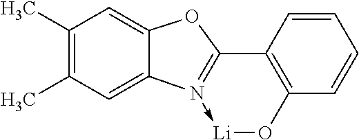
C1(C)=C(C)C=C2C(=C1)OC1=N2->[Li]OC2=C1C=CC=C2
